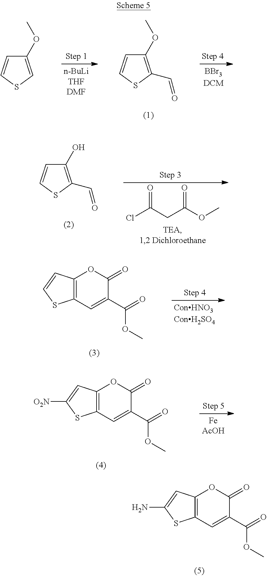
C1(OC)=C(C=O)SC=C1.C1(OC)=CSC=C1.ClC(CC(OC)=O)=O.C1(O)=C(C=O)SC=C1.C12=C(C=C(C(=O)OC)C(=O)O1)SC=C2.C12=C(C=C(C(=O)OC)C(=O)O1)SC([O2N])=C2.C12=C(C=C(C(=O)OC)C(=O)O1)SC(N)=C2
